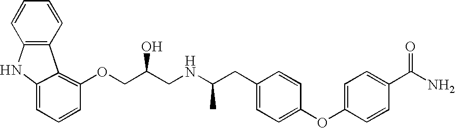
C1=C2NC3=C(C2=C(OCC(CNC(CC2=CC=C(OC4=CC=C(C(N)=O)C=C4)C=C2)C)O)C=C1)C=CC=C3
